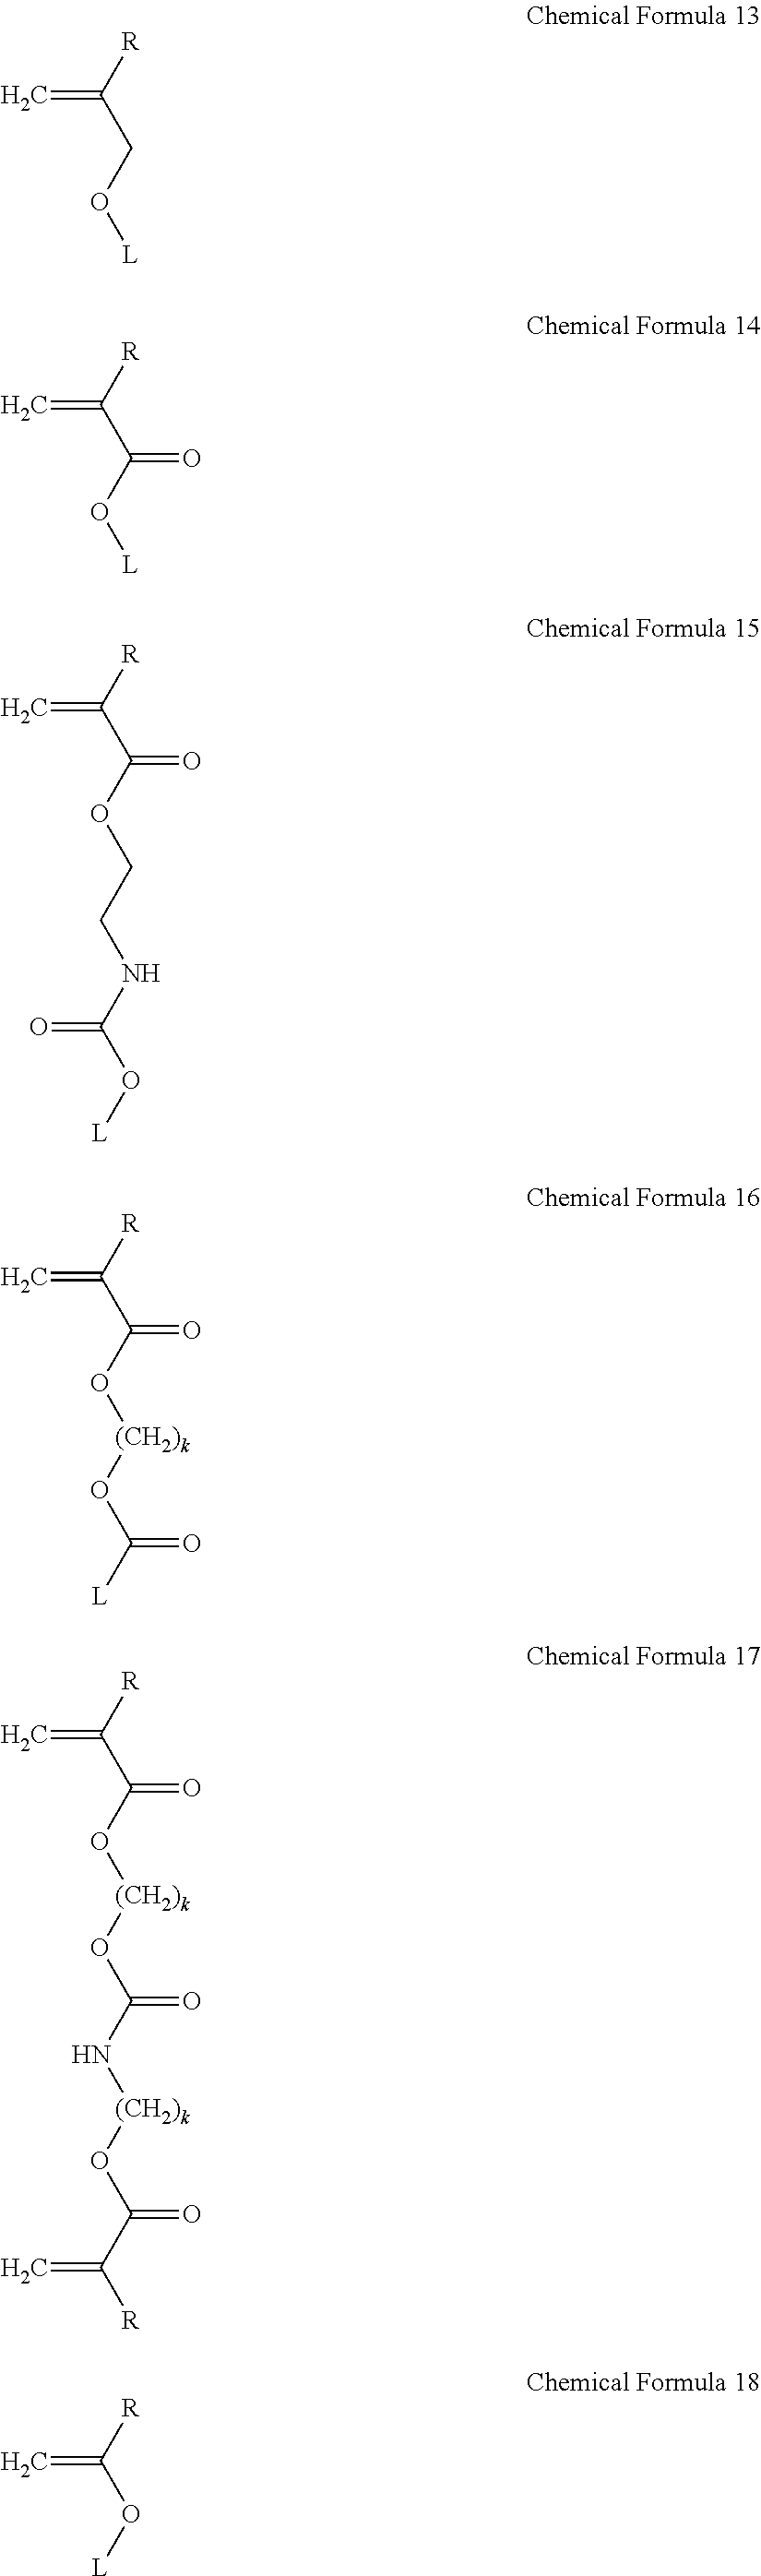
[R]C(=C)C(O[L])=O.[R]C(=C)C(OCCNC(O[L])=O)=O.[R]C(=C)C(O[(CH2)k]OC([L])=O)=O.[R]C(=C)C(O[(CH2)k]OC(N[(CH2)k]OC(C([R])=C)=O)=O)=O.[R]C(=C)O[L].[R]C(=C)CO[L]
